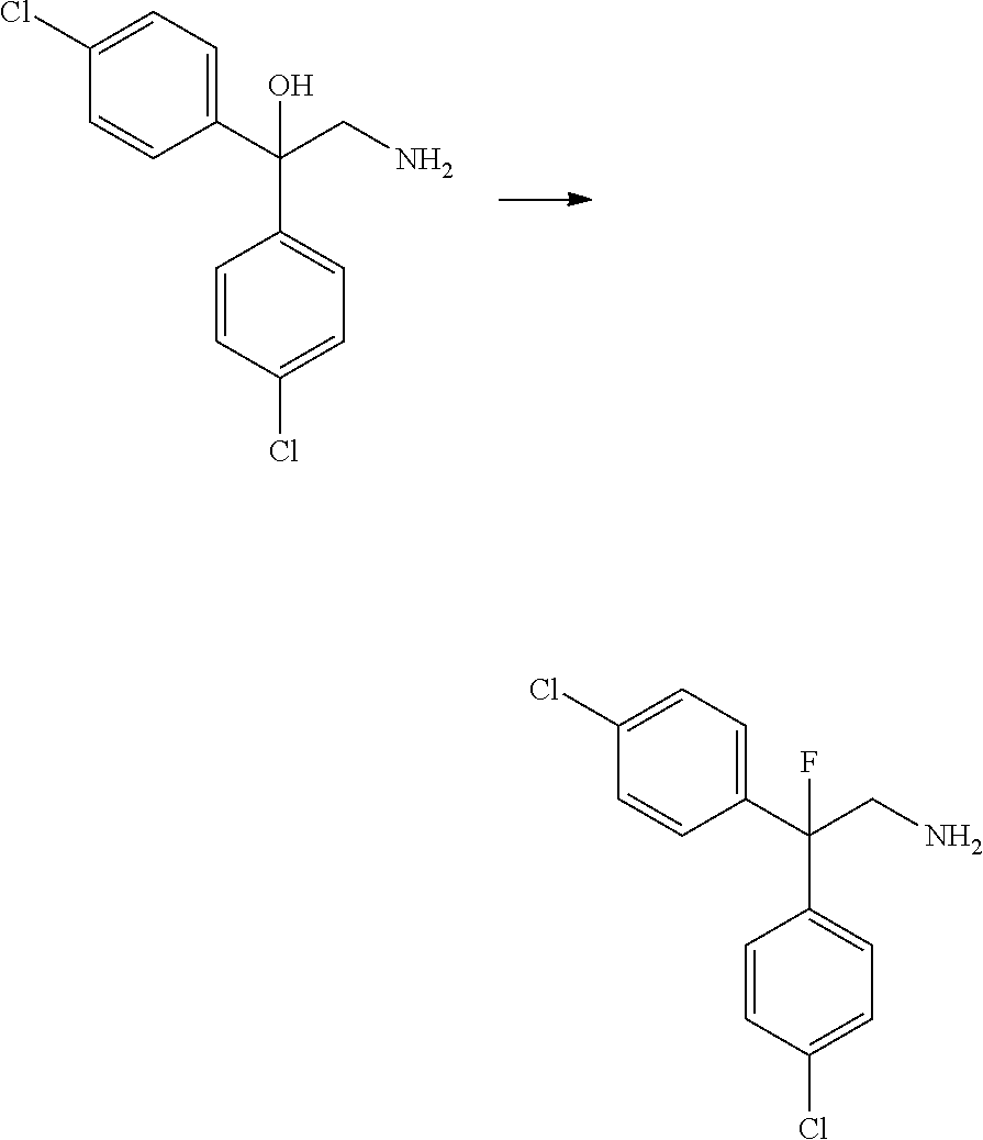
C1=CC(Cl)=CC=C1C(C1=CC=C(Cl)C=C1)(CN)O.C1=CC(Cl)=CC=C1C(C1=CC=C(Cl)C=C1)(CN)F
